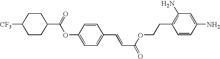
C1CC(C(OC2=CC=C(C=CC(=O)OCCC3=C(N)C=C(N)C=C3)C=C2)=O)CCC1[CF3]
